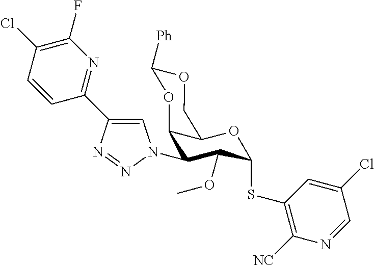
C1(N2C=C(C3=NC(F)=C(Cl)C=C3)N=N2)C(OC)C(SC2=C([NC])N=CC(Cl)=C2)OC2C1OC([Ph])OC2
